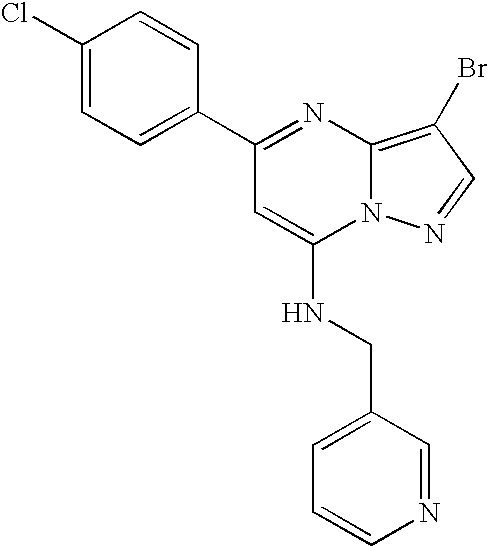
C1(C2=NC3=C(Br)C=NN3C(NCC3=CC=CN=C3)=C2)=CC=C(Cl)C=C1
